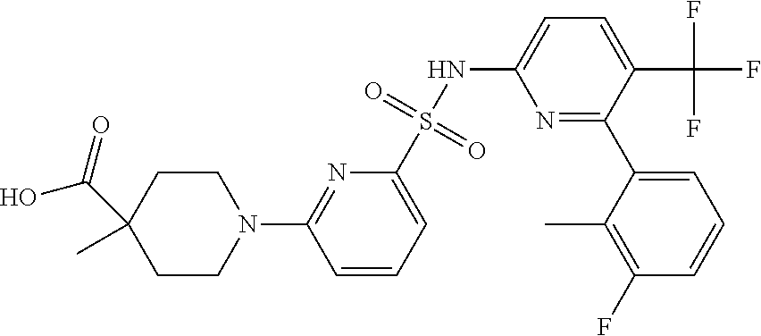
C1CN(C2=NC(S(NC3=CC=C(C(F)(F)F)C(C4=CC=CC(F)=C4C)=N3)(=O)=O)=CC=C2)CCC1(C(=O)O)C
